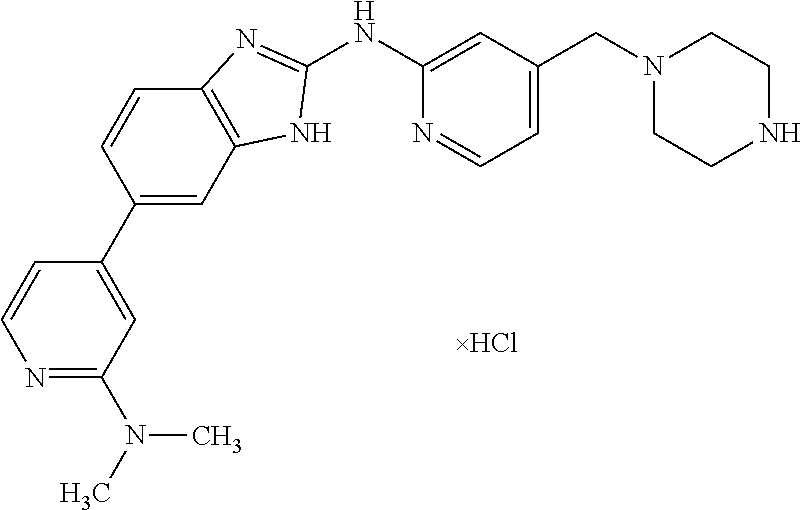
N1=C(N(C)C)C=C(C2=CC3=C(C=C2)N=C(NC2=CC(CN4CCNCC4)=CC=N2)N3)C=C1
